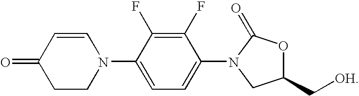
C1=CC(=O)CCN1C1=CC=C(N2C(=O)OC(C[OH])C2)C(F)=C1F
